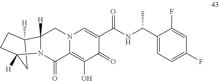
N12C(=O)C3=C(O)C(=O)C(C(NC(C4=CC=C(F)C=C4F)C)=O)=CN3CC1([H])C1([H])CCC2([H])C1
